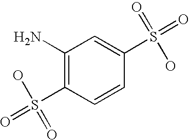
C1(N)=C(S(=O)(O)=O)C=CC(S(=O)(=O)O)=C1
